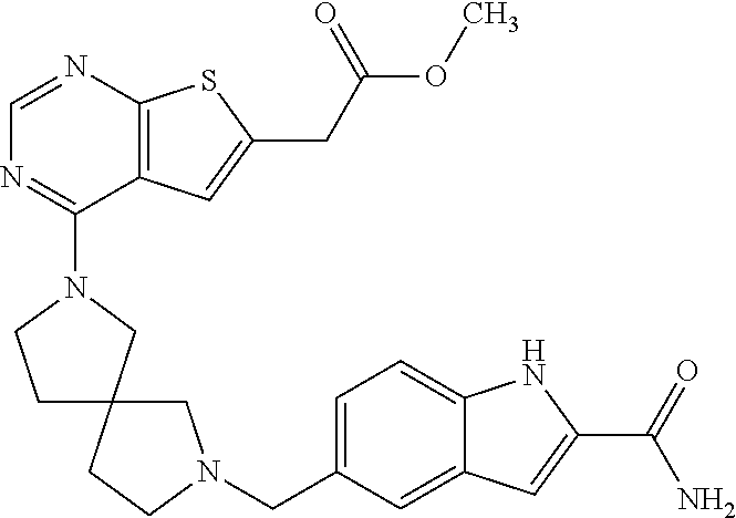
N1(C2=NC=NC3=C2C=C(CC(OC)=O)S3)CC2(CC1)CN(CC1=CC=C3C(=C1)C=C(C(N)=O)N3)CC2
